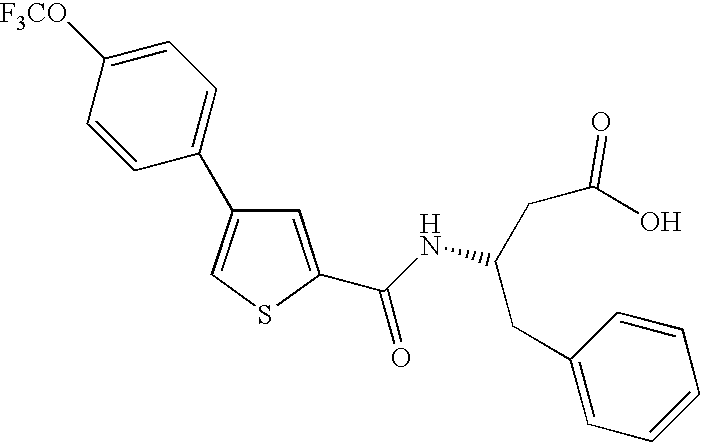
C1=C(C(NC(CC2=CC=CC=C2)CC(O)=O)=O)SC=C1C1=CC=C([F3CO])C=C1
